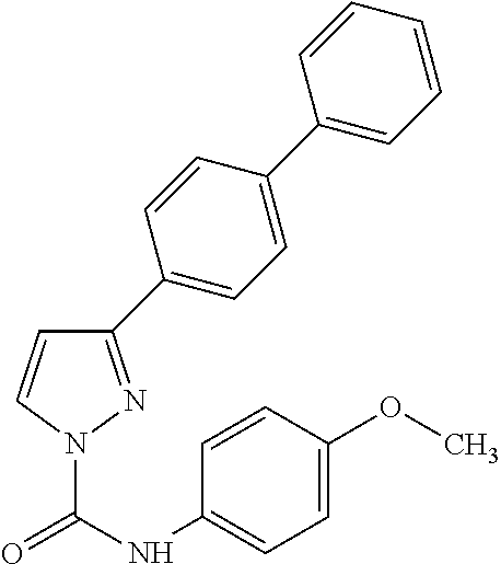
C1(C2=CC=C(C3=CC=CC=C3)C=C2)=NN(C(NC2=CC=C(OC)C=C2)=O)C=C1
